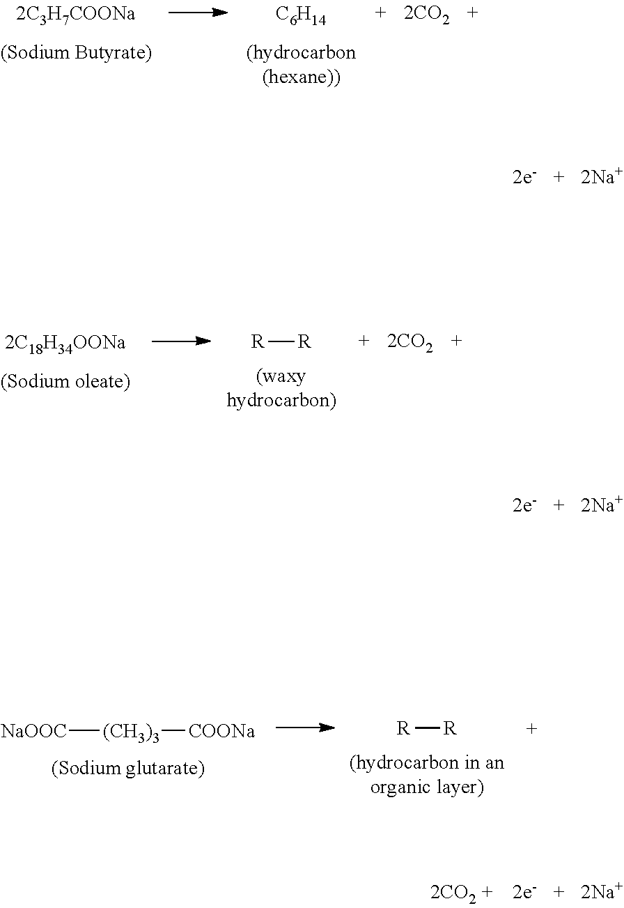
[C6H14].[R][R].[R][R].[NaOOC][(CH3)3][COONa]
